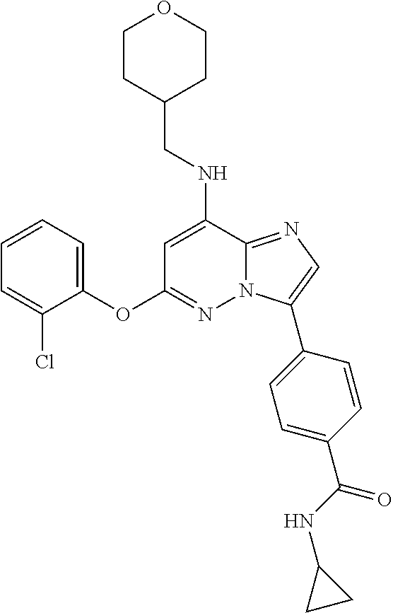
C1=C(NCC2CCOCC2)C2=NC=C(C3=CC=C(C(NC4CC4)=O)C=C3)N2N=C1OC1=CC=CC=C1Cl
